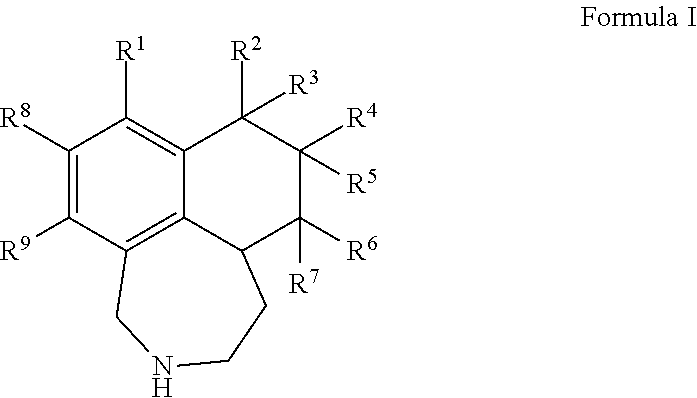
C1([R8])=C([R9])C2=C3C(=C1[R1])C([R2])([R3])C([R4])([R5])C([R6])([R7])C3CCNC2
